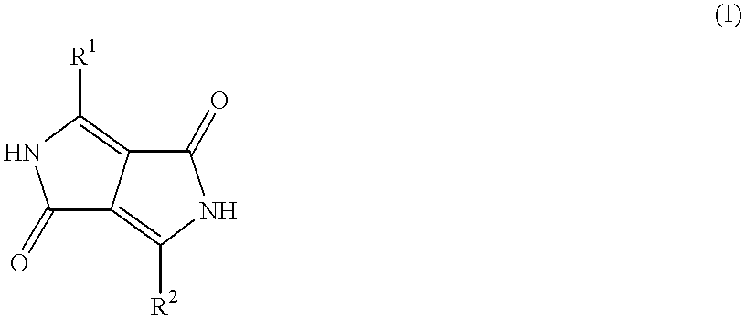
C1(=O)C2=C([R2])NC(=O)C2=C([R1])N1
